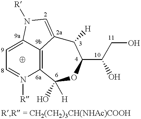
C12=CC=N([R])C3=C1C(=CN2[R])C([H])C(C(CO)O)OC3([H])O
